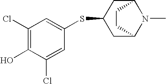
C1(Cl)=C(O)C(Cl)=CC(SC2CC3N(C)C(C2)CC3)=C1
